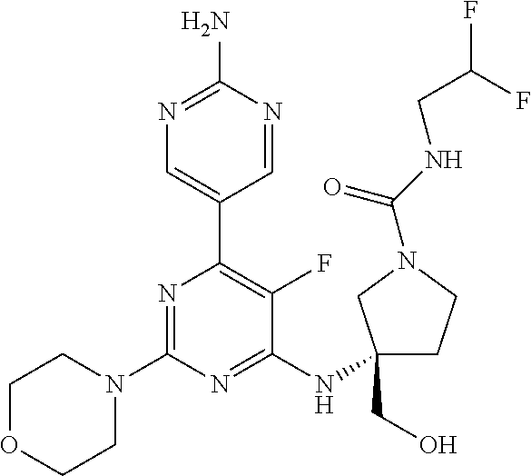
N1=C(N)N=CC(C2=C(F)C(NC3(CO)CCN(C(NCC(F)F)=O)C3)=NC(N3CCOCC3)=N2)=C1
